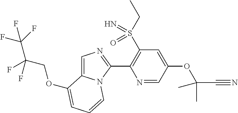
O(C1=CC=CN2C1=CN=C2C1=C(S(CC)(=N)=O)C=C(OC(C)(C)C#N)C=N1)CC(F)(C(F)(F)F)F
